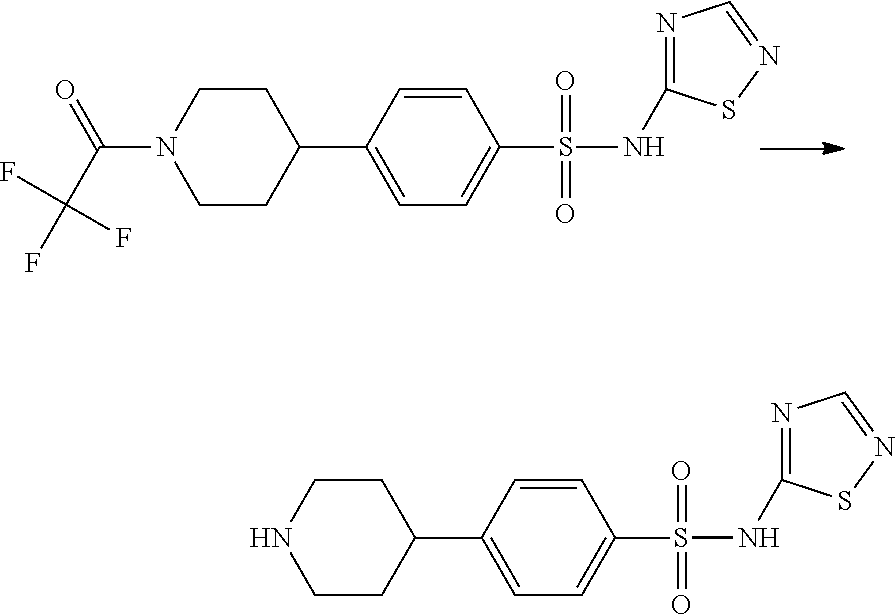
C1=CC(C2CCN(C(=O)C(F)(F)F)CC2)=CC=C1S(=O)(=O)NC1=NC=NS1.C1=CC(C2CCNCC2)=CC=C1S(=O)(=O)NC1=NC=NS1
